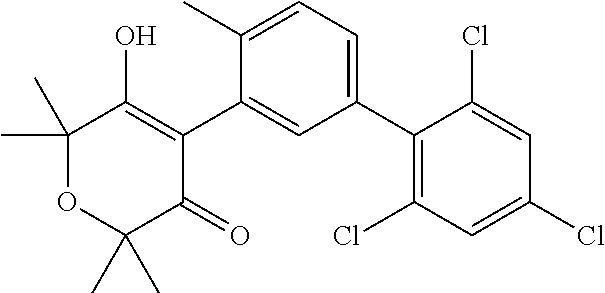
C1(C2=CC=C(C)C(C3=C(O)C(C)(C)OC(C)(C)C3=O)=C2)=C(Cl)C=C(Cl)C=C1Cl
